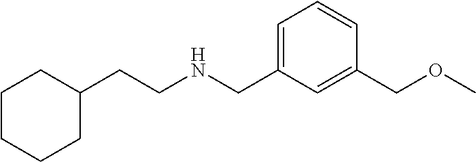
C1(CNCCC2CCCCC2)=CC=CC(COC)=C1
